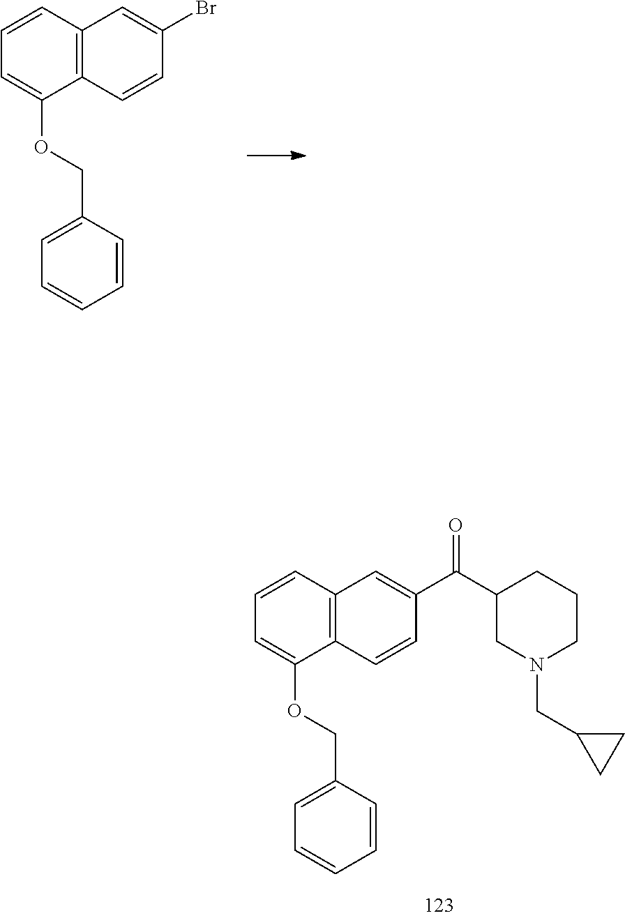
C1=C(OCC2=CC=CC=C2)C2=C(C=C1)C=C(C(C1CN(CC3CC3)CCC1)=O)C=C2.C1=C(OCC2=CC=CC=C2)C2=C(C=C1)C=C(Br)C=C2
